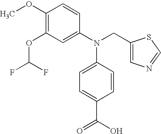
C1(OC)=C(OC(F)F)C=C(N(CC2=CN=CS2)C2=CC=C(C(O)=O)C=C2)C=C1
